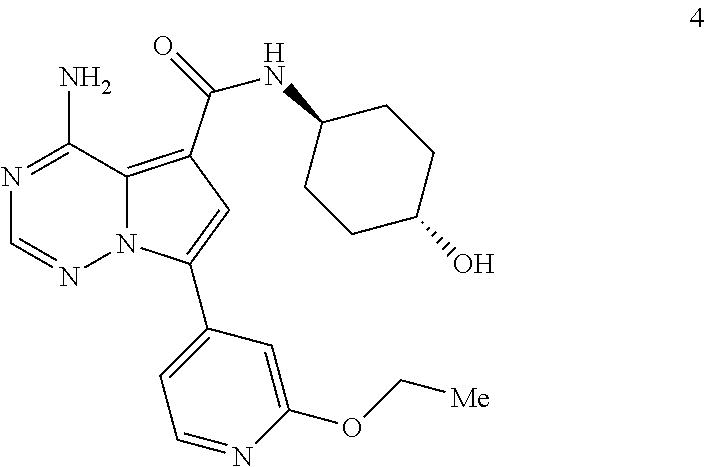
N1=C(N)C2=C(C(=O)NC3CCC(O)CC3)C=C(C3=CC=NC(OC[Me])=C3)N2N=C1
